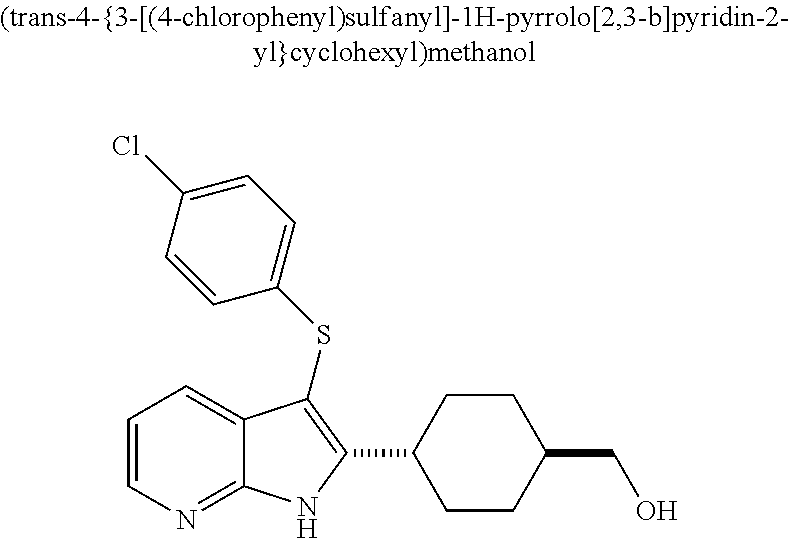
C1=CN=C2C(=C1)C(SC1=CC=C(Cl)C=C1)=C(C1CCC(CO)CC1)N2
